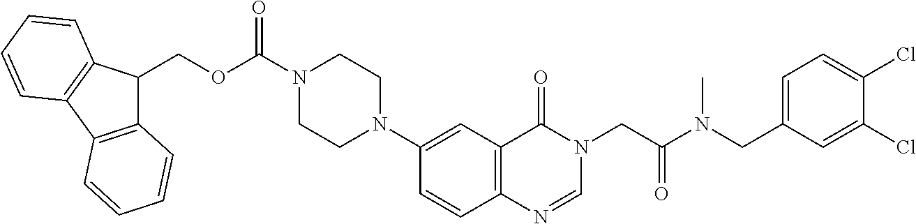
C1=CC2=C(C=C1N1CCN(C(OCC3C4=C(C5=C3C=CC=C5)C=CC=C4)=O)CC1)C(=O)N(CC(N(CC1=CC=C(Cl)C(Cl)=C1)C)=O)C=N2
